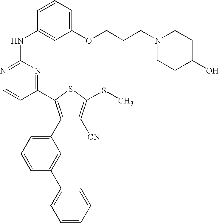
C1=CC(NC2=NC=CC(C3=C(C4=CC=CC(C5=CC=CC=C5)=C4)C([CN])=C(SC)S3)=N2)=CC(OCCCN2CCC(O)CC2)=C1
